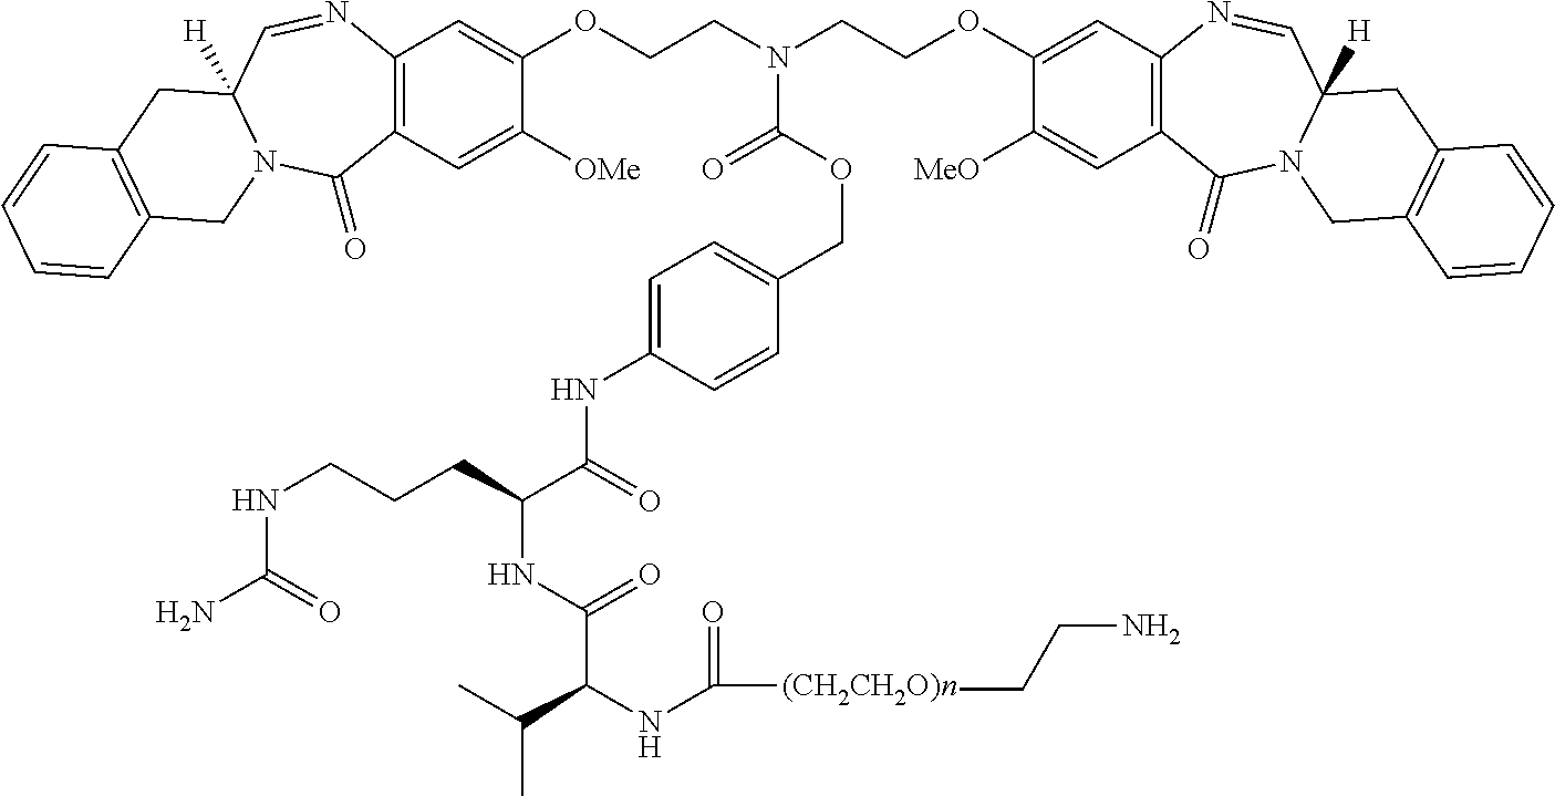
C12=C(C=C([OMe])C(OCCN(CCOC3=CC4=C(C=C3[MeO])C(=O)N3C([H])(C=N4)CC4=C(C3)C=CC=C4)C(=O)OCC3=CC=C(NC(C(CCCNC(N)=O)NC(C(NC([(CH2CH2O)n]CCN)=O)C(C)C)=O)=O)C=C3)=C1)C(=O)N1C([H])(C=N2)CC2=C(C1)C=CC=C2
